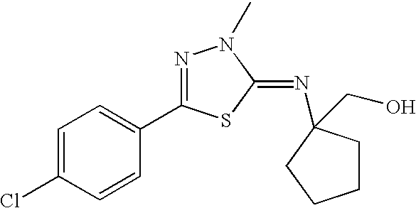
C1=C(Cl)C=CC(C2=NN(C)C(=NC3(CO)CCCC3)S2)=C1
